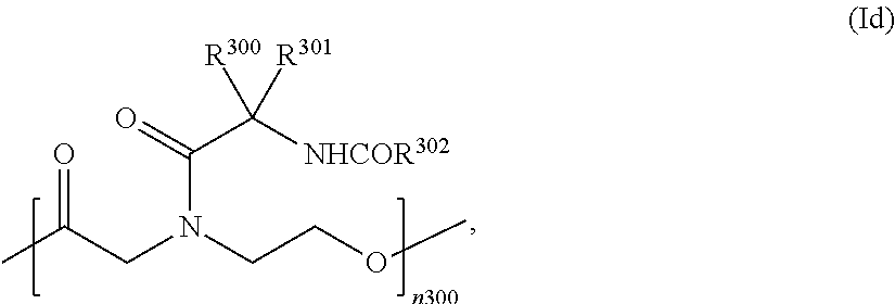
CC(CN(CCOC)C(=O)C([NHCOR302])([R300])[R301])=O
